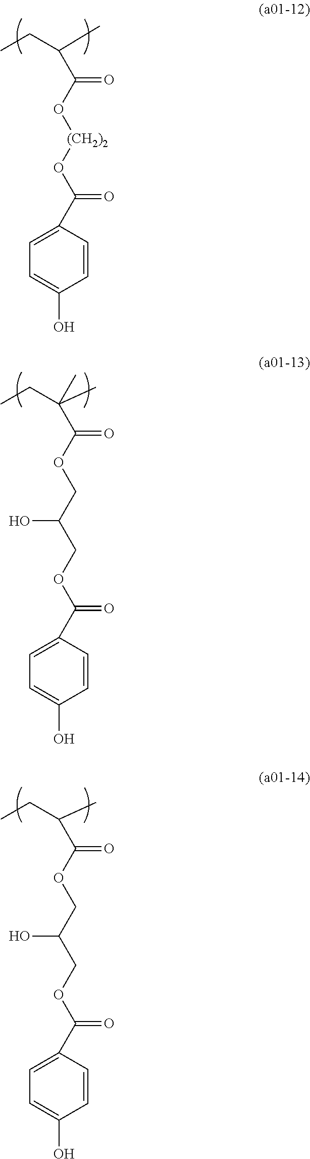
C1=C(C(OCC(COC(C(C)(CC)C)=O)O)=O)C=CC(O)=C1.C1=C(C(OCC(COC(C(CC)C)=O)O)=O)C=CC(O)=C1.C1=C(C(O[(CH2)2]OC(C(CC)C)=O)=O)C=CC(O)=C1
